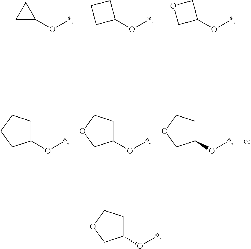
C1(O*)CCOC1.C1(O*)COC1.C1(O*)CCC1.C1(O*)CC1.C1(O*)CCOC1.C1(O*)CCCC1.C1(O*)CCOC1
